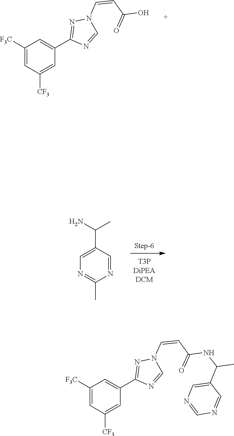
C1=C([CF3])C=C([F3C])C=C1C1=NN(C=CC(NC(C)C2=CN=CN=C2)=O)C=N1.C1=C([CF3])C=C([F3C])C=C1C1=NN(C=CC(O)=O)C=N1.N1=CC(C(N)C)=CN=C1C
